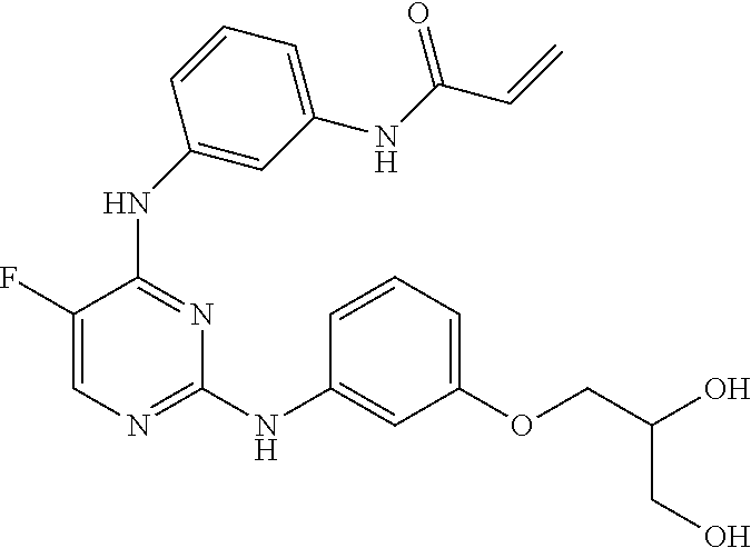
C1=C(F)C(NC2=CC(NC(C=C)=O)=CC=C2)=NC(NC2=CC(OCC(O)CO)=CC=C2)=N1
